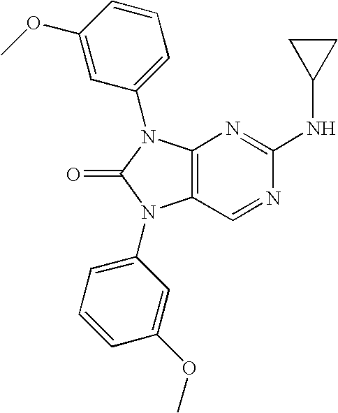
N1=CC2=C(N=C1NC1CC1)N(C1=CC=CC(OC)=C1)C(=O)N2C1=CC=CC(OC)=C1
